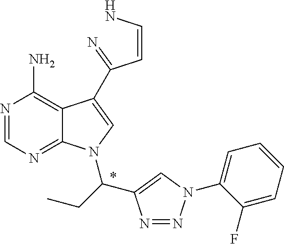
N1=CN=C2C(=C1N)C(C(C=CN)=N)=CN2C(CC)C1=CN(C2=CC=CC=C2F)N=N1
